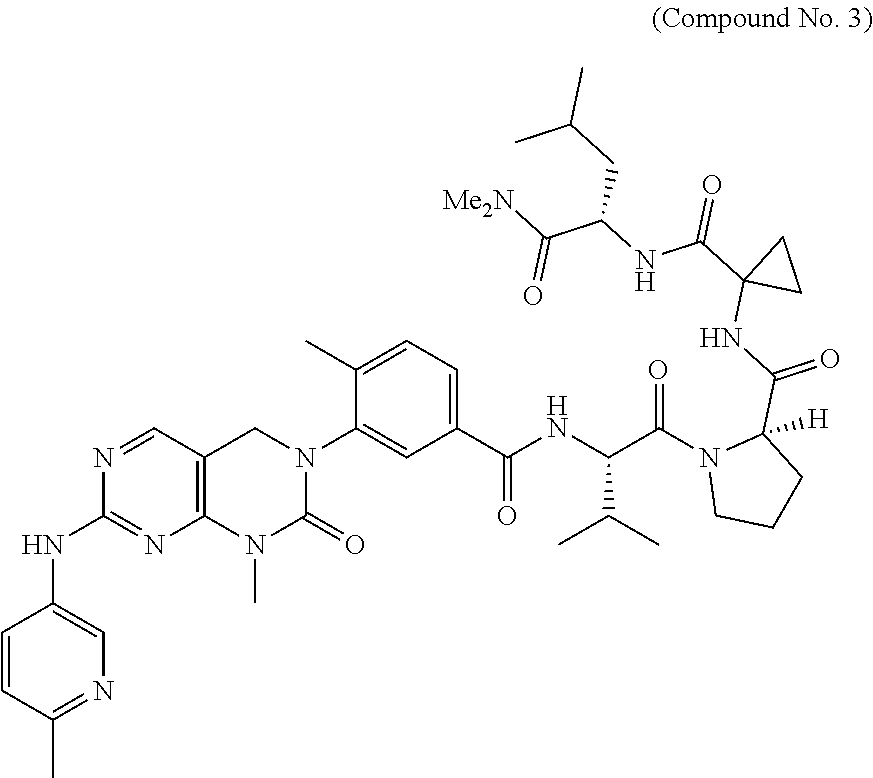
C1=CC(C)=NC=C1NC1=NC2=C(C=N1)CN(C1=CC(C(NC(C(N3CCCC3(C(NC3(C(=O)NC(C([Me2N])=O)CC(C)C)CC3)=O)[H])=O)C(C)C)=O)=CC=C1C)C(=O)N2C
